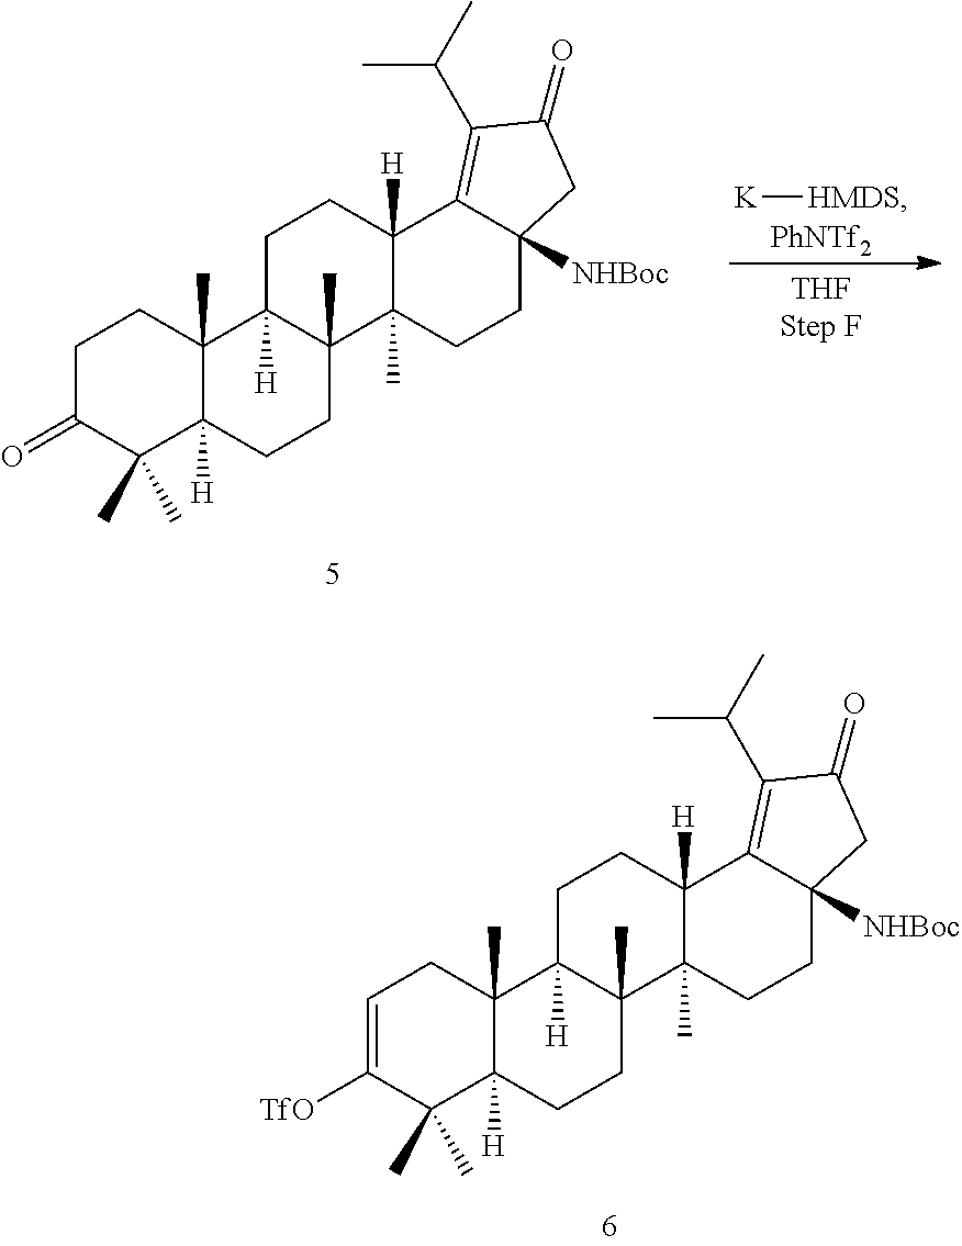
C1C(=O)C(C)(C)C2([H])C(C)(C1)C1([H])C(C)(CC2)C2(C)C([H])(CC1)C1=C(C(C)C)C(=O)CC1([NHBoc])CC2.[K][HMDS].[PhNTf2].C1=C([TfO])C(C)(C)C2([H])C(C)(C1)C1([H])C(C)(CC2)C2(C)C([H])(CC1)C1=C(C(C)C)C(=O)CC1([NHBoc])CC2
